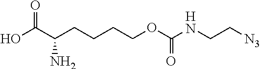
OC(C(CCCCOC(NCC[N3])=O)N)=O
